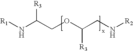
N(C(COC(CN[R2])[R3])[R3])[R1]
